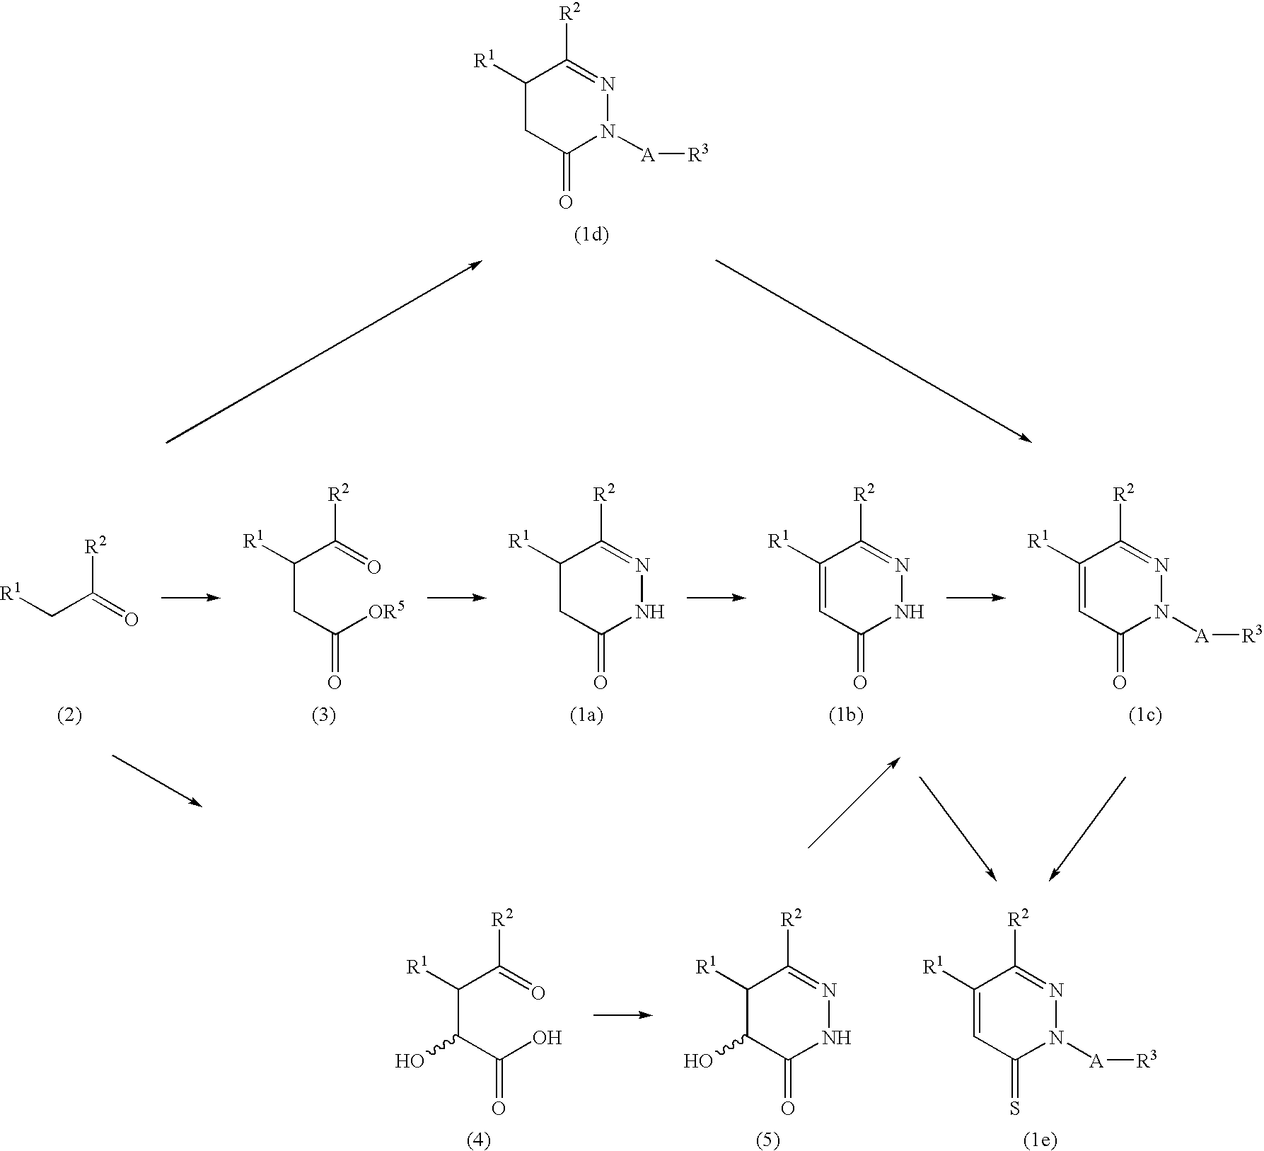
C1([R1])=CC(=O)N([A][R3])N=C1[R2].C1([R1])=CC(=O)NN=C1[R2].C1([R1])CC(=O)NN=C1[R2].C(CC([OR5])=O)(C(=O)[R2])[R1].[R1]CC(=O)[R2].C1([R1])=CC(=S)N([A][R3])N=C1[R2].C1([R1])C(O)C(=O)NN=C1[R2].C(C(C(O)=O)O)(C(=O)[R2])[R1].C1([R1])CC(=O)N([A][R3])N=C1[R2]
